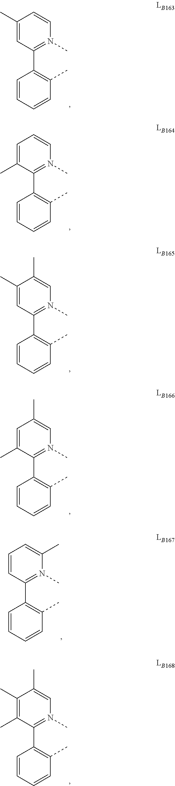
C1(C2=C(C)C=CC=C2)=N(C)C=CC(C)=C1.C1(C2=C(C)C=CC=C2)=N(C)C=CC=C1C.C1(C2=C(C)C=CC=C2)=N(C)C=C(C)C(C)=C1.C1(C2=C(C)C=CC=C2)=N(C)C=C(C)C=C1C.C1(C2=C(C)C=CC=C2)=N(C)C(C)=CC=C1.C1(C2=C(C)C=CC=C2)=N(C)C=C(C)C(C)=C1C
